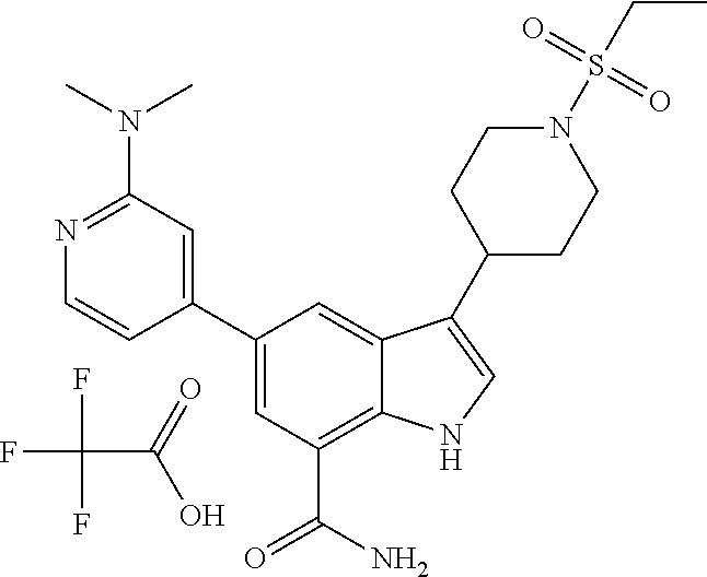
FC(F)(F)C(=O)O.C1=C(C2=CC(N(C)C)=NC=C2)C=C2C(=C1C(N)=O)NC=C2C1CCN(S(CC)(=O)=O)CC1
